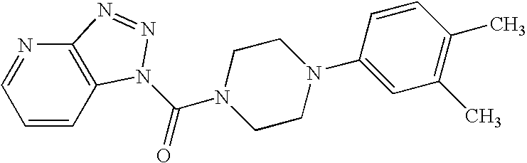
C1=CC2=C(N=C1)N=NN2C(N1CCN(C2=CC(C)=C(C)C=C2)CC1)=O
